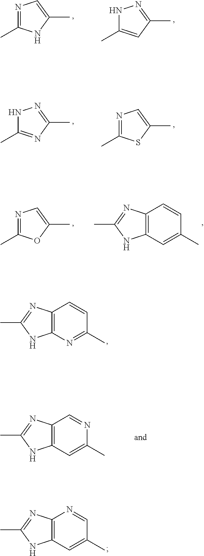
N1=C(C)NC(C)=C1.N1C(C)=CC(C)=N1.N1C(C)=NC(C)=N1.N1=C(C)SC(C)=C1.N1=C(C)OC(C)=C1.C12=C(C=C(C)C=C1)NC(C)=N2.C12=C(C=C(C)N=C1)NC(C)=N2.C12=C(C=C(C)C=N1)NC(C)=N2.C12=C(N=C(C)C=C1)NC(C)=N2
